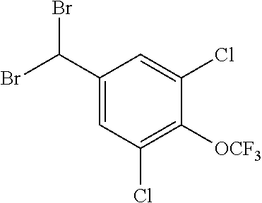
C1(C(Br)Br)=CC(Cl)=C([OCF3])C(Cl)=C1
